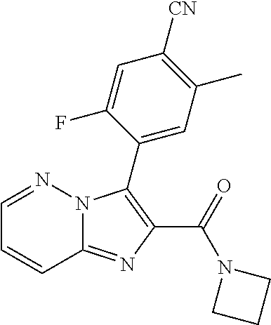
C12=NC(C(=O)N3CCC3)=C(C3=CC(C)=C([CN])C=C3F)N1N=CC=C2
